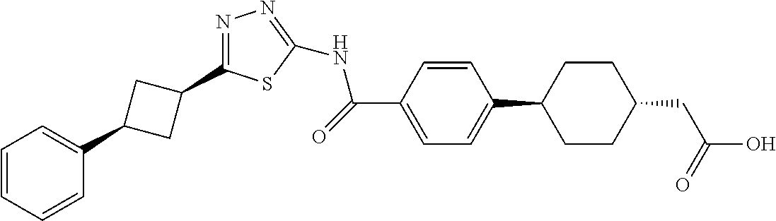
C1=CC=CC(C2CC(C3=NN=C(NC(C4=CC=C(C5CCC(CC(=O)O)CC5)C=C4)=O)S3)C2)=C1
